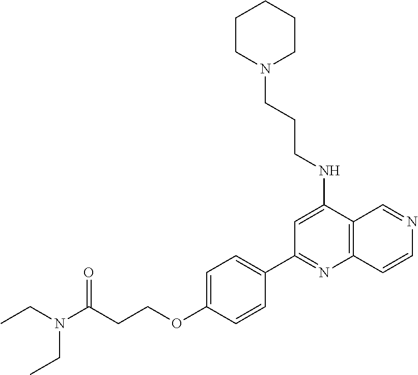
C1=C(OCCC(N(CC)CC)=O)C=CC(C2=NC3=C(C(NCCCN4CCCCC4)=C2)C=NC=C3)=C1
